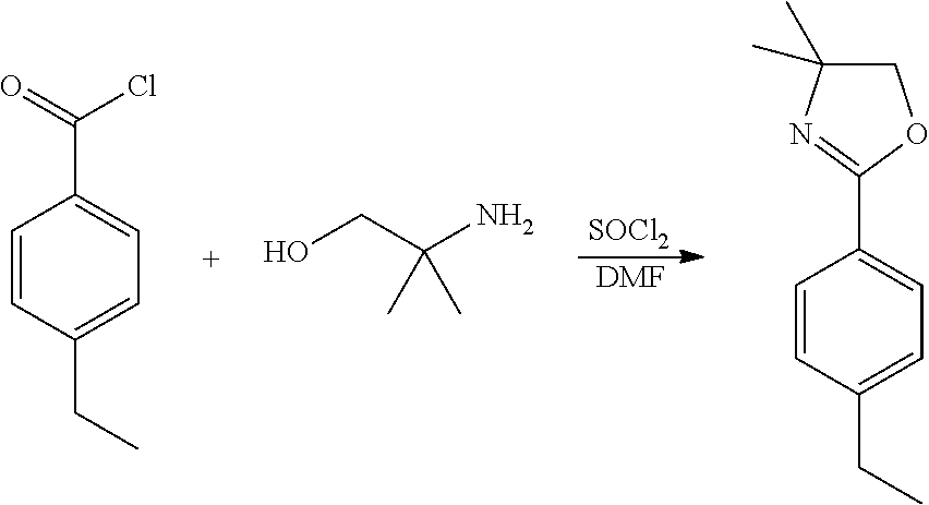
C1=CC(CC)=CC=C1C(=O)Cl.OCC(N)(C)C.[SOCl2].[DMF].C1=CC(CC)=CC=C1C1=NC(C)(C)CO1
